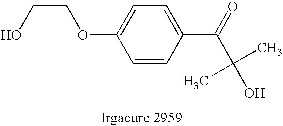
C1=CC(C(=O)C(O)(C)C)=CC=C1OCCO
